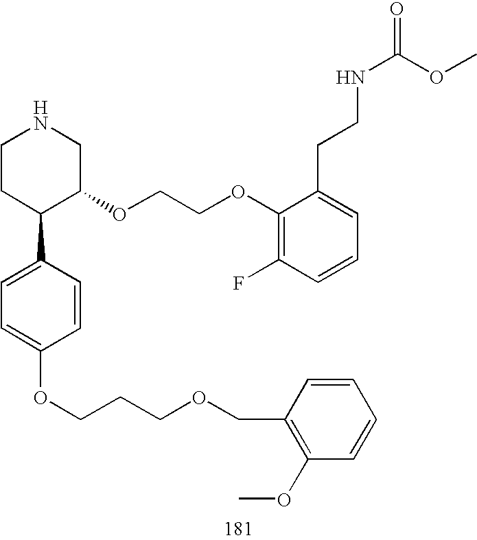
C1CC(C2=CC=C(OCCCOCC3=C(OC)C=CC=C3)C=C2)C(OCCOC2=C(F)C=CC=C2CCNC(=O)OC)CN1
